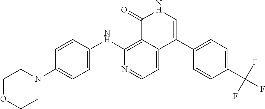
C1=NC(NC2=CC=C(N3CCOCC3)C=C2)=C2C(=C1)C(C1=CC=C(C(F)(F)F)C=C1)=CNC2=O
